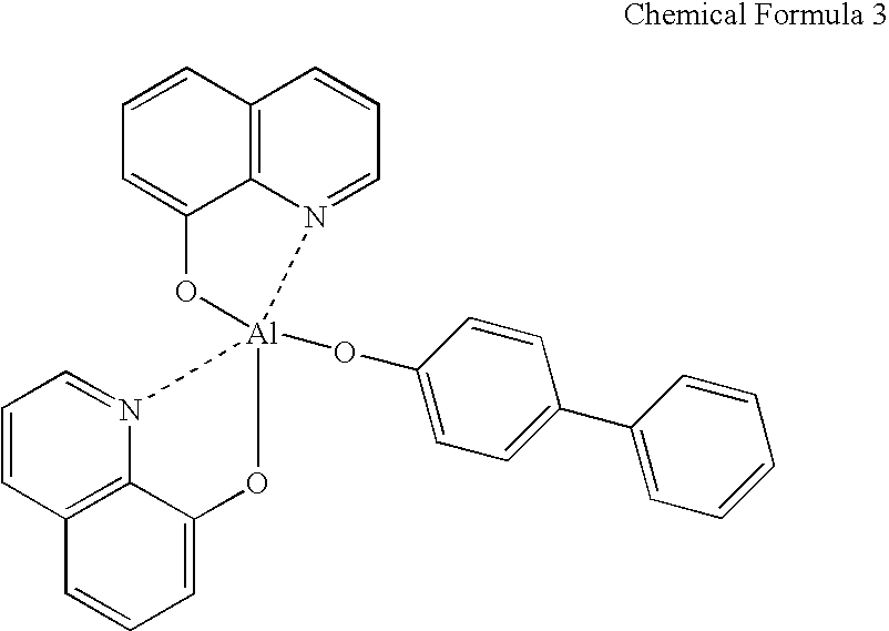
C12=C3N(=CC=C1)[Al]1(OC4=CC=C(C5=CC=CC=C5)C=C4)(OC3=CC=C2)N2=CC=CC3=C2C(=CC=C3)O1
